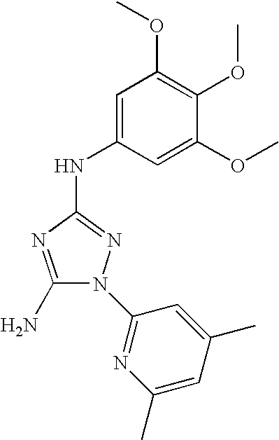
C1(N)=NC(NC2=CC(OC)=C(OC)C(OC)=C2)=NN1C1=NC(C)=CC(C)=C1
